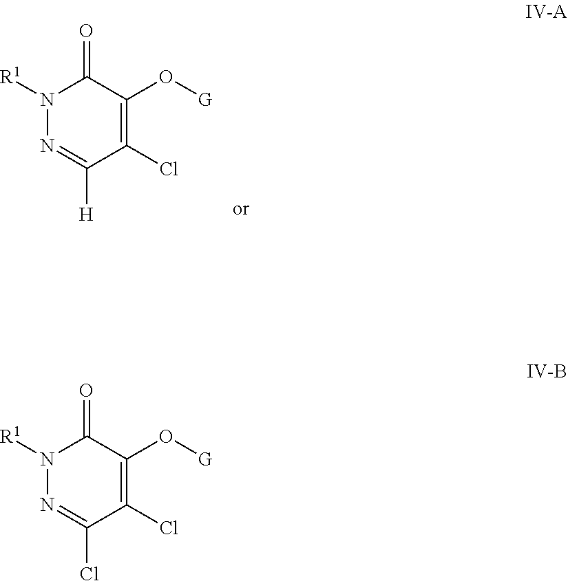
O([G])C1=C(Cl)C([H])=NN([R1])C1=O.[G]OC1=C(Cl)C(Cl)=NN([R1])C1=O
